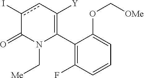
C1(C2=C([Y])cc(I)C(=O)N2C[Me])=C(F)C=CC=C1OC[OMe]
